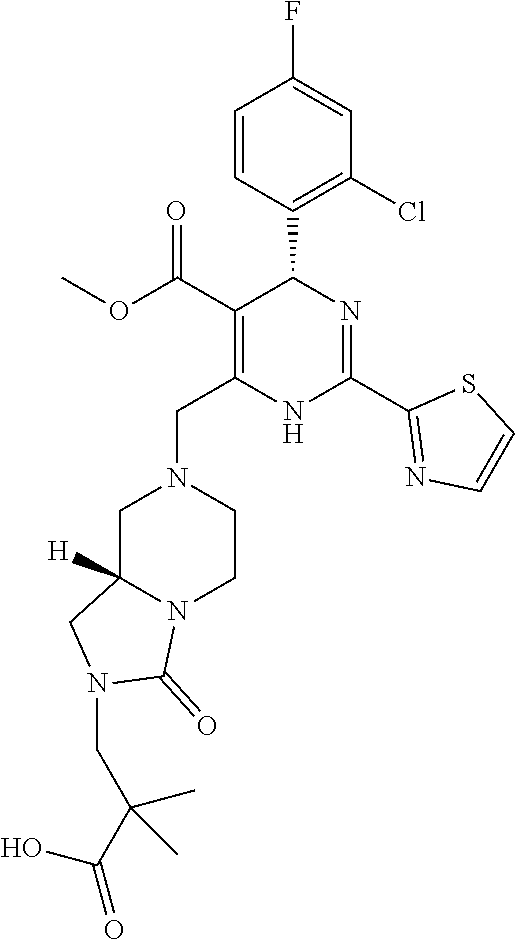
C1=CC(C2C(C(OC)=O)=C(CN3CC4([H])N(CC3)C(=O)N(CC(C(=O)O)(C)C)C4)NC(C3=NC=CS3)=N2)=C(Cl)C=C1F
